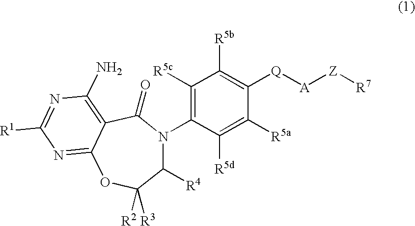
N1(C2=C([R5c])C([R5b])=C([Q][A][Z][R7])C([R5a])=C2[R5d])C([R4])C([R3])([R2])OC2=NC([R1])=NC(N)=C2C1=O
